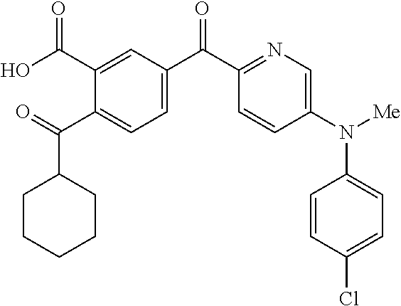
O=C(C1=CC=C(C(C2=NC=C(N([Me])C3=CC=C(Cl)C=C3)C=C2)=O)C=C1C(O)=O)C1CCCCC1
